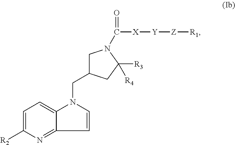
C([X][Y][Z][R1])(=O)N1CC(CN2C3=CC=C([R2])N=C3C=C2)CC1([R3])[R4]
